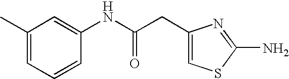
CC1=CC=CC(NC(CC2=CSC(N)=N2)=O)=C1
